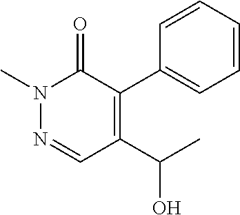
N1(C)N=CC(C(C)O)=C(C2=CC=CC=C2)C1=O
